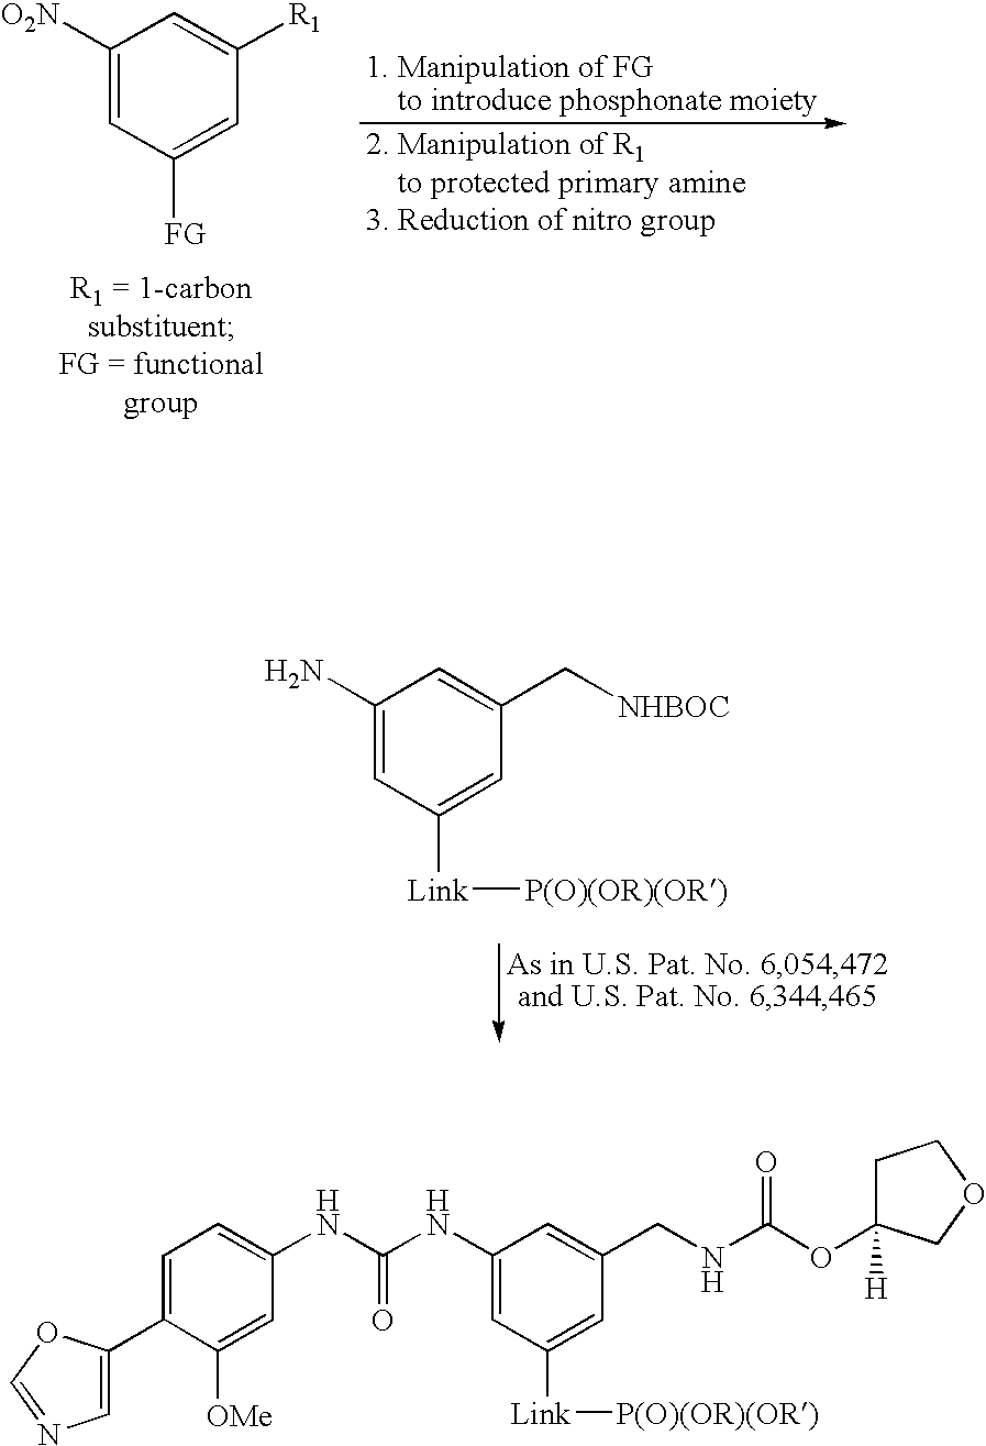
C1([O2N])=CC([FG])=CC([R1])=C1.C1(N)=CC([Link][P(O)(OR)(OR)])=CC(C[NHBOC])=C1.C1=C(C2=CN=CO2)C([OMe])=CC(NC(NC2=CC([Link][P(O)(OR)(OR)])=CC(CNC(OC3([H])CCOC3)=O)=C2)=O)=C1
